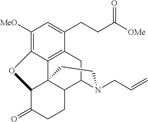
C1([MeO])=C2C3=C(C(CCC([OMe])=O)=C1)CC1C4C3(C(C(=O)CC4)O2)CCN1CC=C
